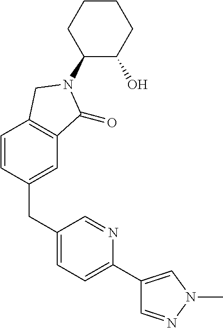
C1(CC2=CC=C(C3=CN(C)N=C3)N=C2)=CC2=C(C=C1)CN(C1C(O)CCCC1)C2=O
